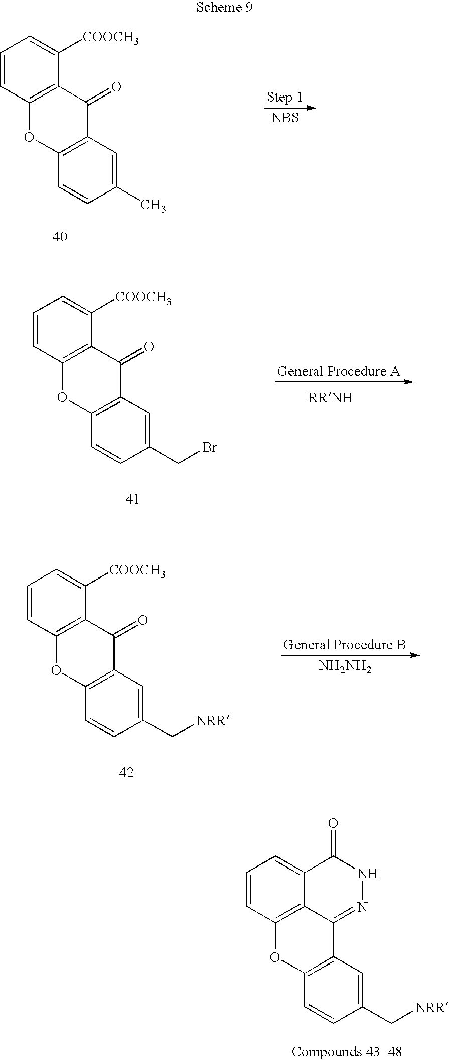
C1=CC2=C(C([COOCH3])=C1)C(=O)C1=C(O2)C=CC(C)=C1.[NBS].C1=CC2=C(C([COOCH3])=C1)C(=O)C1=C(O2)C=CC(CBr)=C1.C1=CC2=C(C([COOCH3])=C1)C(=O)C1=C(O2)C=CC(C[NRR])=C1.[NH2NH2].C1=CC2=C3C(=C1)C(=O)NN=C3C1=C(O2)C=CC(C[NRR])=C1
